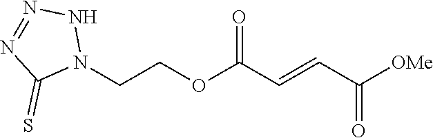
[OMe]C(C=CC(OCCN1NN=NC1=S)=O)=O
